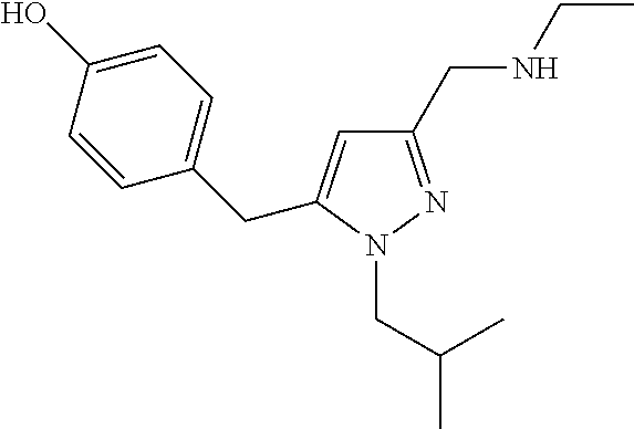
CC(CN1N=C(CNCC)C=C1CC1=CC=C(O)C=C1)C
